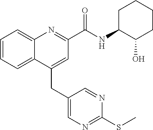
C(C1=CC(C(NC2C(O)CCCC2)=O)=NC2=CC=CC=C12)C1=CN=C(SC)N=C1
